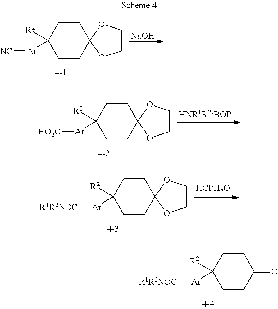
C1CC([R2])([Ar][R1R2NOC])CCC1=O.C1CC([R2])([Ar][NC])CCC12OCCO2.[NaOH].C1CC([R2])([Ar][HO2C])CCC12OCCO2.C1CC([R2])([Ar][R1R2NOC])CCC12OCCO2
